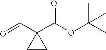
O=CC1(C(OC(C)(C)C)=O)CC1
